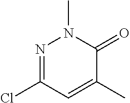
N1=C(Cl)C=C(C)C(=O)N1C
